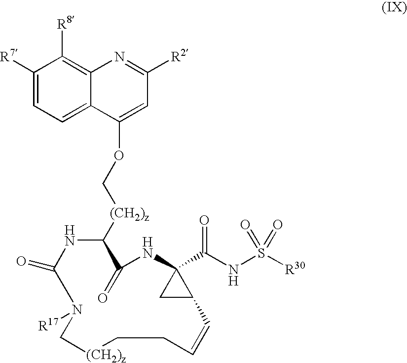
C1([R7])=CC=C2C(=C1[R8])N=C([R2])C=C2OC[(CH2)z]C1C(=O)NC2(C(NS([R30])(=O)=O)=O)CC2C=CCC[(CH2)z]CN([R17])C(=O)N1
